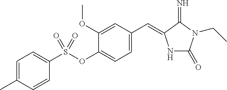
C1=C(C)C=CC(S(OC2=CC=C(C=C3NC(=O)N(CC)C3=N)C=C2OC)(=O)=O)=C1
